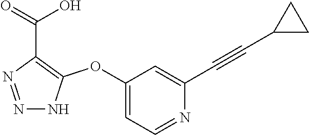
C1(OC2=C(C(=O)O)N=NN2)=CC=NC(C#CC2CC2)=C1
